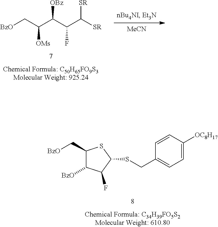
C1(C[BzO])C([BzO])C(F)C(SCC2=CC=C([OC8H17])C=C2)S1.[MeCN].[BzO]CC(C(C(C([SR])[SR])F)[OBz])[OMs]
